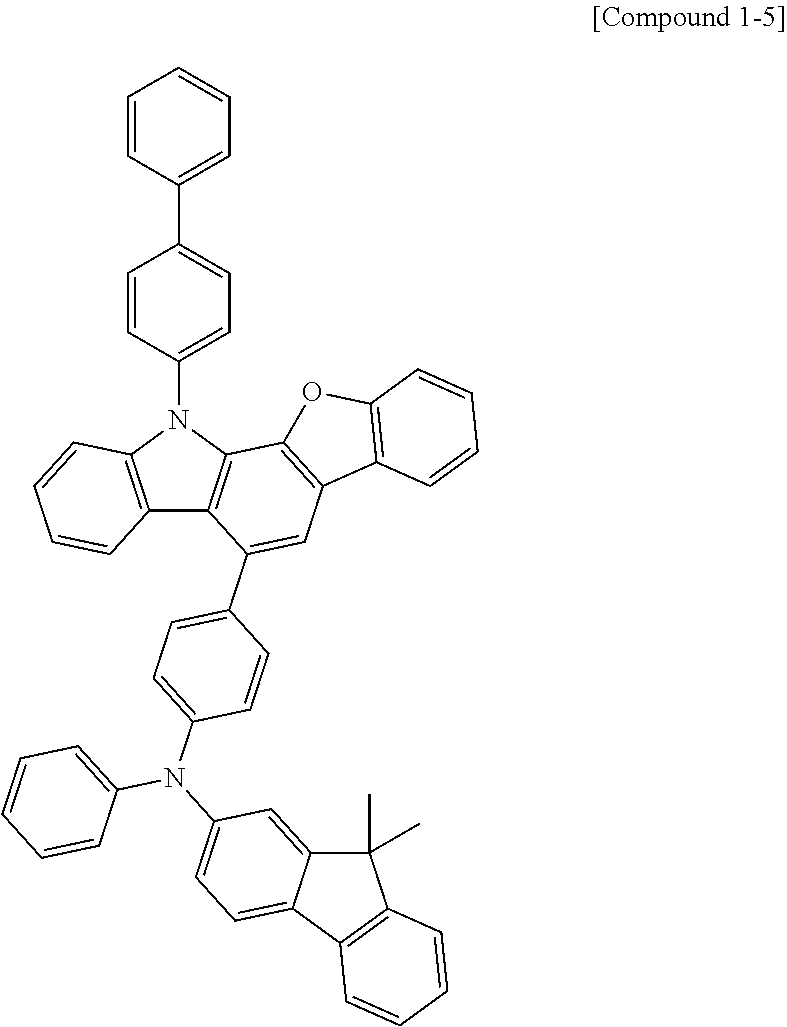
C12=C(N(C3=CC=C(C4=CC=CC=C4)C=C3)C3=C1C(C1=CC=C(N(C4=CC=C5C(=C4)C(C)(C)C4=C5C=CC=C4)C4=CC=CC=C4)C=C1)=CC1=C3OC3=C1C=CC=C3)C=CC=C2
